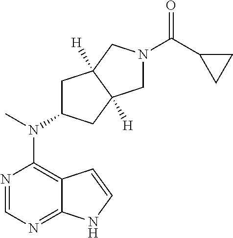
N1=CN=C2C(=C1N(C)C1CC3([H])C([H])(C1)CN(C(C1CC1)=O)C3)C=CN2
